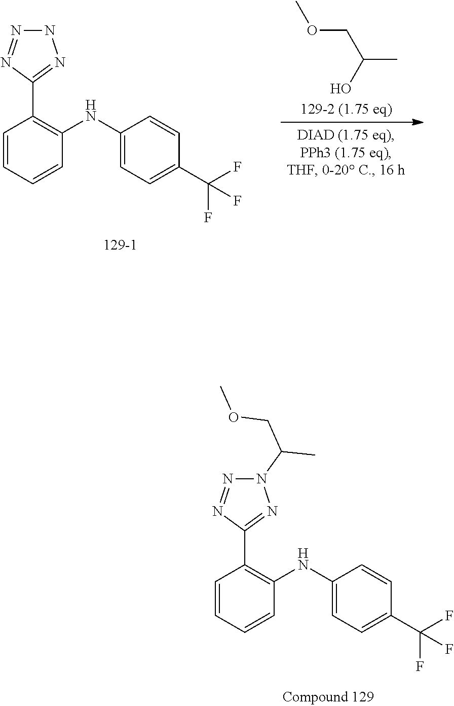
C1=CC=CC(NC2=CC=C(C(F)(F)F)C=C2)=C1C1=NN(C(COC)C)N=N1.C1=CC=CC(NC2=CC=C(C(F)(F)F)C=C2)=C1C1=NNN=N1.COCC(C)O
